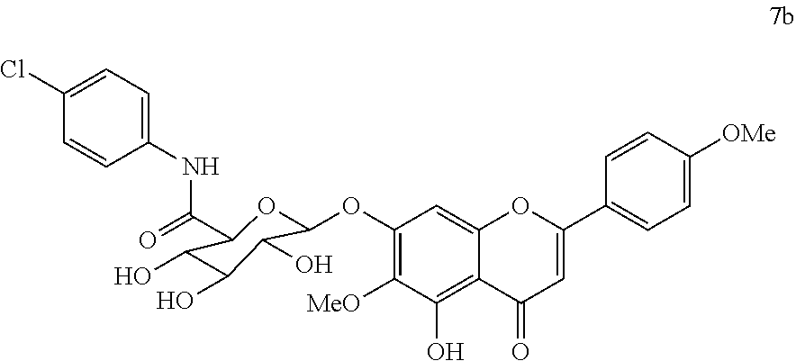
C1(OC2OC(C(=O)NC3=CC=C(Cl)C=C3)C(O)C(O)C2O)=C([MeO])C(O)=C2C(=C1)OC(C1=CC=C([OMe])C=C1)=CC2=O
